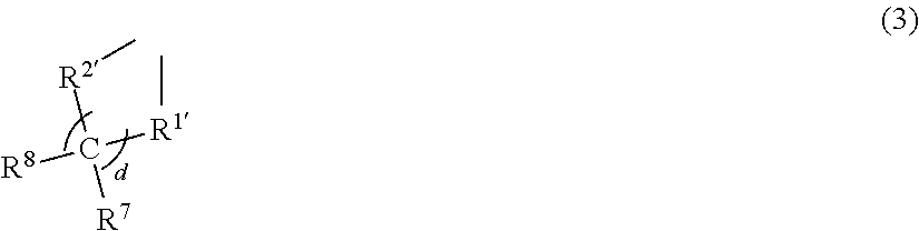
C([R7])([R2]C)([R1]C)[R8]
